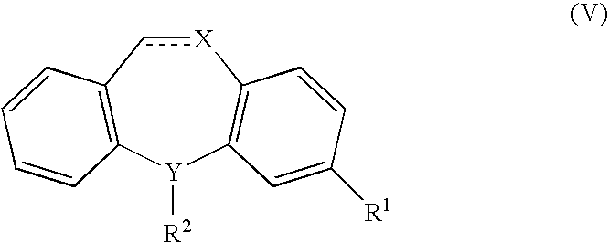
[X]1cC2=C([Y]([R2])C3=C1C=CC([R1])=C3)C=CC=C2
